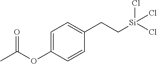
C1=C(OC(C)=O)C=CC(CC[Si](Cl)(Cl)Cl)=C1
